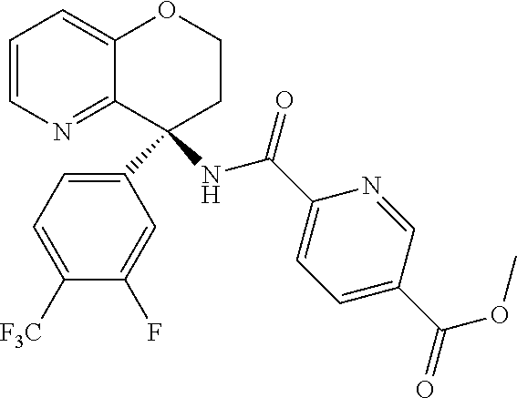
C12=CC=CN=C1C(C1=CC=C([F3C])C(F)=C1)(NC(C1=CC=C(C(OC)=O)C=N1)=O)CCO2
